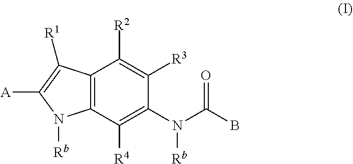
C12=C(C([R4])=C(N(C(B)=O)[Rb])C([R3])=C1[R2])N([Rb])C([A])=C2[R1]
